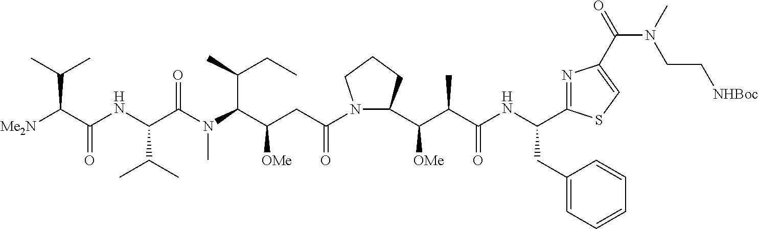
N1(C(CC(C(N(C)C(C(NC(C([Me2N])C(C)C)=O)C(C)C)=O)C(C)CC)[OMe])=O)C(C(C(C(NC(CC2=CC=CC=C2)C2=NC(C(N(C)CC[NHBoc])=O)=CS2)=O)C)[OMe])CCC1
